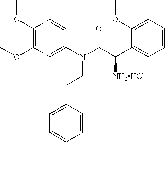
C1(OC)=C(OC)C=C(N(C(C(C2=CC=CC=C2OC)[NH2HCl])=O)CCC2=CC=C(C(F)(F)F)C=C2)C=C1
